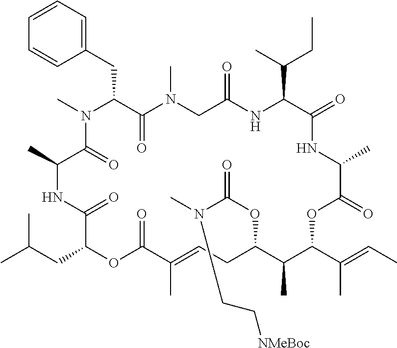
C1=CC=C(CC2C(=O)N(C)CC(=O)NC(C(C)CC)C(=O)NC(C)C(=O)OC(C(C)=CC)C(C)C(OC(=O)N(C)CC[NMeBoc])CC=C(C)C(=O)OC(CC(C)C)C(=O)NC(C)C(=O)N2C)C=C1
